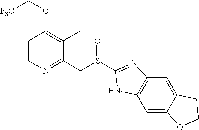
C1=CN=C(CS(C2=NC3=C(C=C4C(=C3)CCO4)N2)=O)C(C)=C1OC[F3C]
